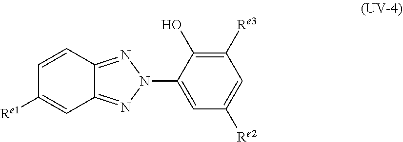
C1([Re3])=C(O)C(N2N=C3C(=N2)C=C([Re1])C=C3)=CC([Re2])=C1
